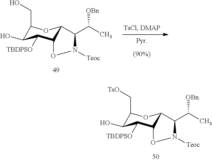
C1(CO)C(O)C([TBDPSO])C2C(O1)C(C(C)[OBn])N([Teoc])O2.C1(C[TsO])C(O)C([TBDPSO])C2C(O1)C(C(C)[OBn])N([Teoc])O2
